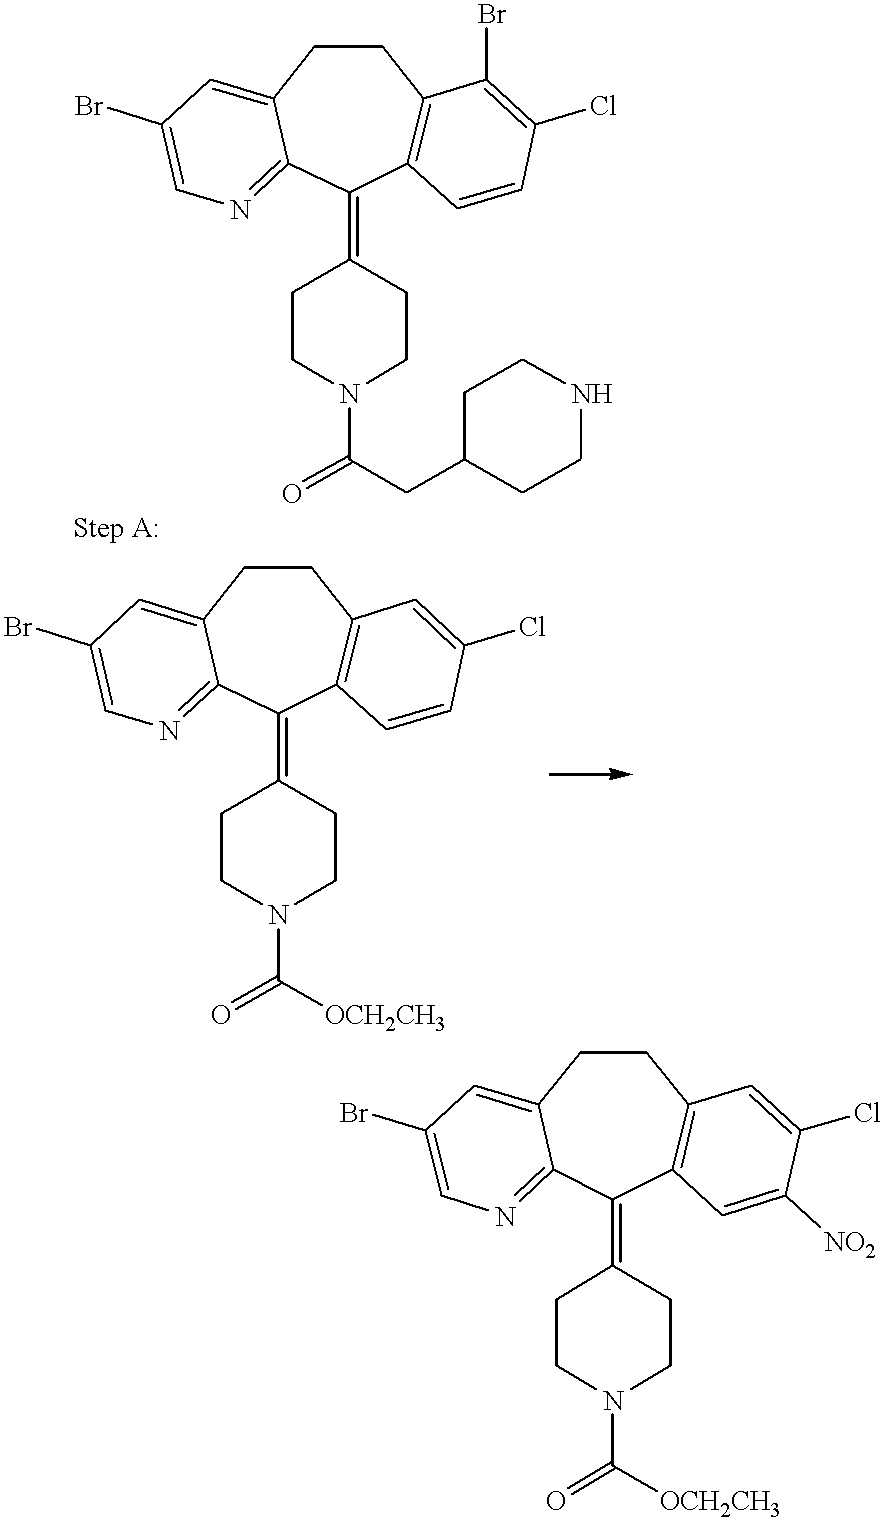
C1CC2=CC(Br)=CN=C2C(=C2CCN(C(=O)CC3CCNCC3)CC2)C2=C1C(Br)=C(Cl)C=C2.C1CC2=CC(Br)=CN=C2C(=C2CCN(C(=O)[OCH2CH3])CC2)C2=C1C=C(Cl)C=C2.C1CC2=CC(Br)=CN=C2C(=C2CCN(C(=O)[OCH2CH3])CC2)C2=C1C=C(Cl)C([NO2])=C2
